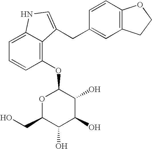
O1C(CO)C(O)C(O)C(O)C1OC1=C2C(=CC=C1)NC=C2CC1=CC2=C(C=C1)OCC2
